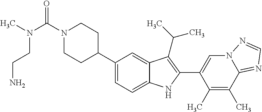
C(=O)(N1CCC(C2=CC=C3C(=C2)C(C(C)C)=C(C2=CN4C(=NC=N4)C(C)=C2C)N3)CC1)N(CCN)C
